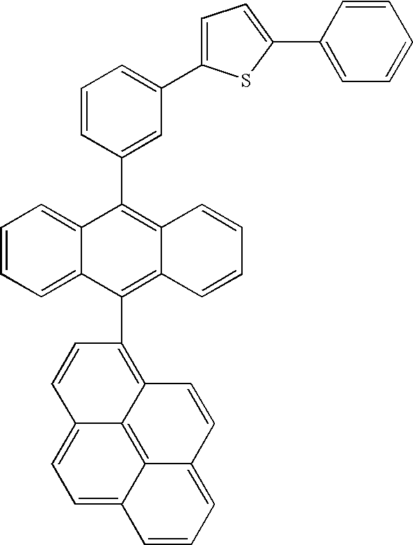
C1=CC=C2C(=C1)C(C1=CC(C3=CC=C(C4=CC=CC=C4)S3)=CC=C1)=C1C(=C2C2=C3C4=C5C(=CC=CC5=CC=C4C=C2)C=C3)C=CC=C1
